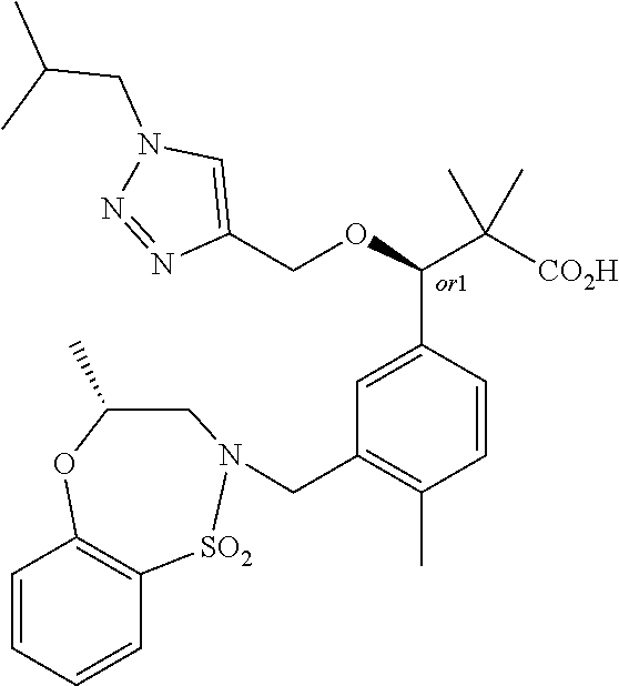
C1=CC=CC2=C1OC(C)CN(CC1=C(C)C=CC(C(C([CO2H])(C)C)OCC3=CN(CC(C)C)N=N3)=C1)[SO2]2
